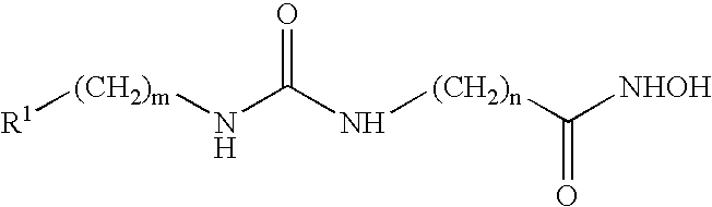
O=C(N[(CH2)n]C([NHOH])=O)N[(CH2)m][R1]
